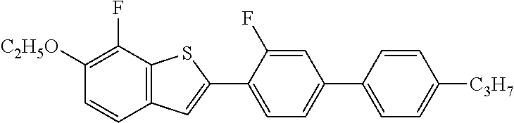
C1([C2H5O])=C(F)C2=C(C=C1)C=C(C1=CC=C(C3=CC=C([C3H7])C=C3)C=C1F)S2
